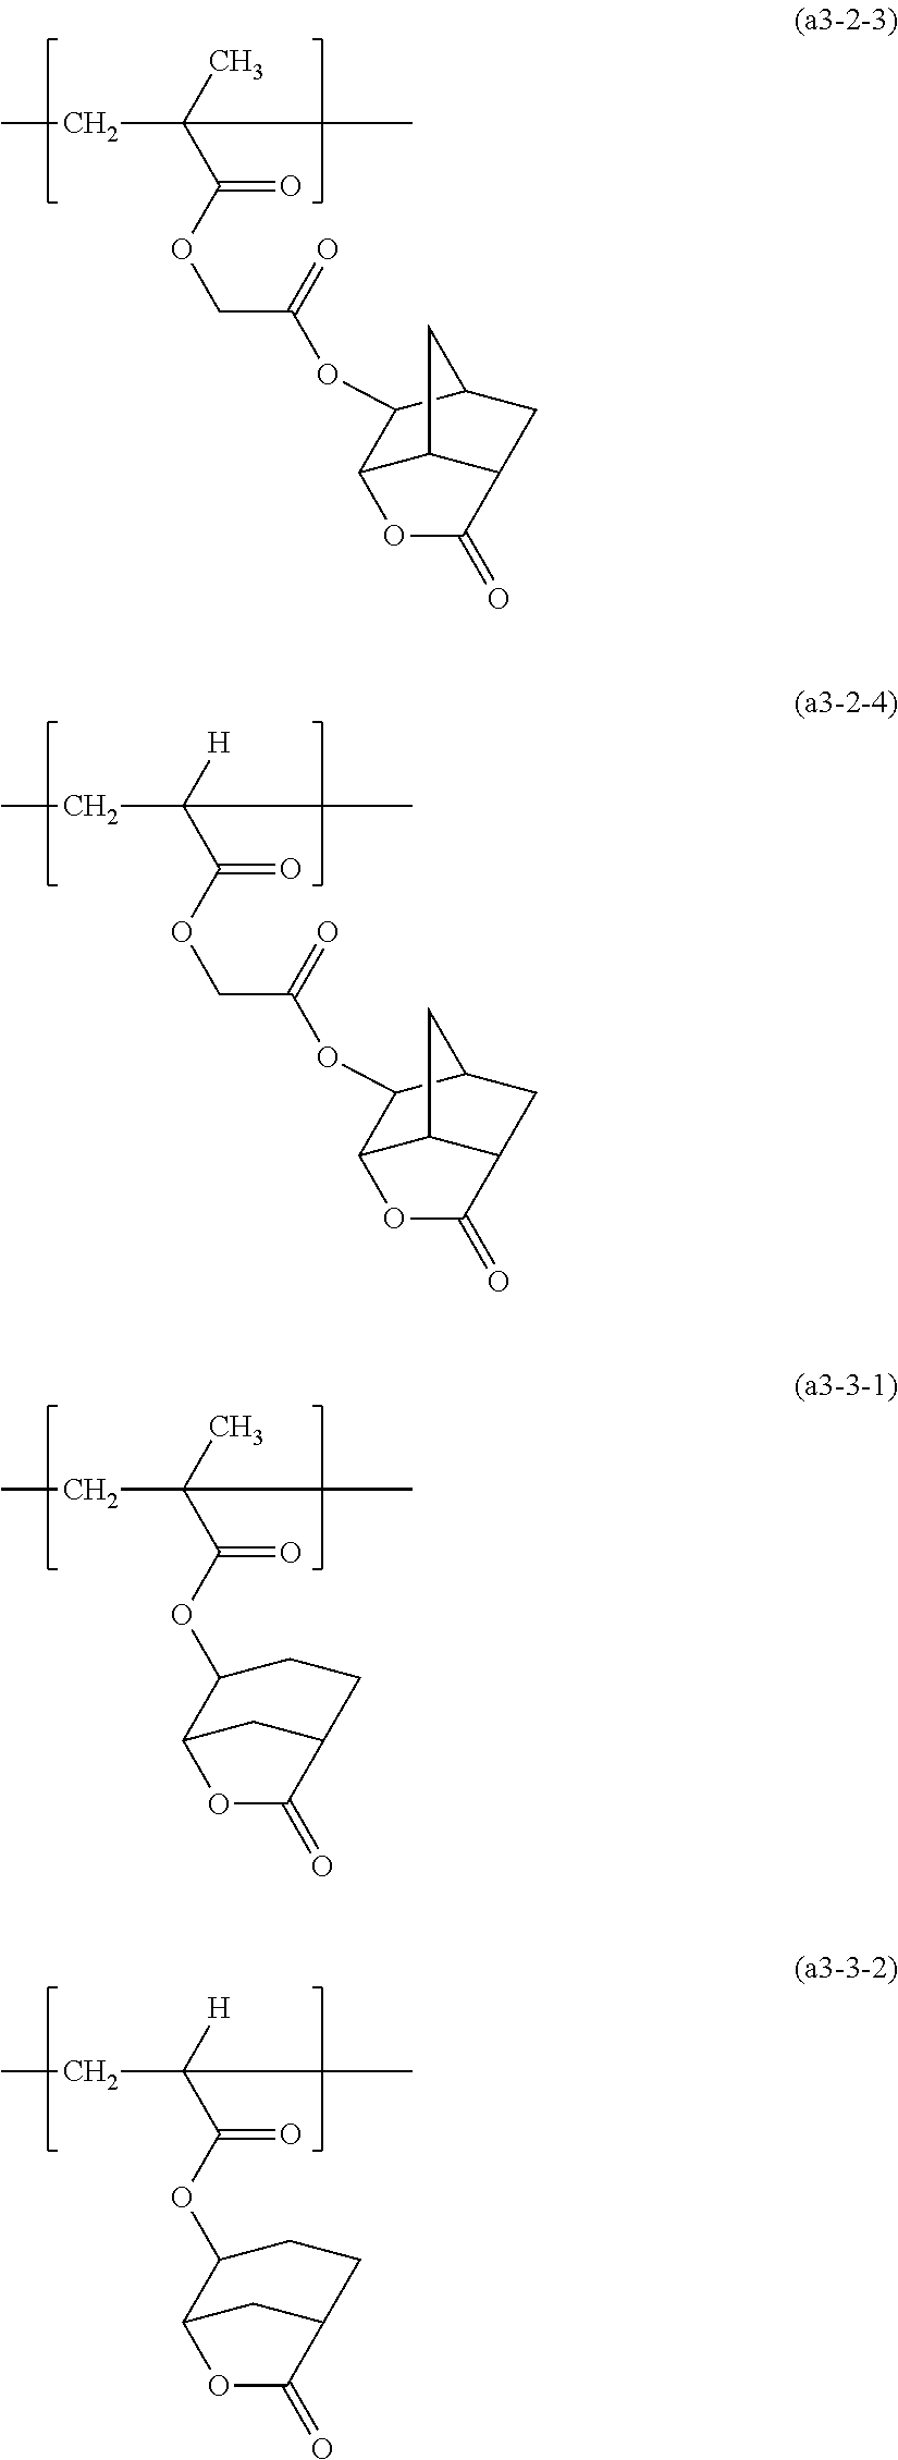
C(C(C)(CC)C)(=O)OC1C2CC(CC1)C(=O)O2.C(C([H])(CC)C)(=O)OC1C2CC(CC1)C(=O)O2.C(C(C)(CC)C)(=O)OCC(OC1C2C3C(CC1C3)C(=O)O2)=O.C(C([H])(CC)C)(=O)OCC(OC1C2C3C(CC1C3)C(=O)O2)=O
